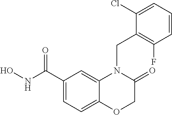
C1(C(NO)=O)=CC=C2C(=C1)N(CC1=C(F)C=CC=C1Cl)C(=O)CO2
